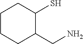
C1CCC(CN)C(S)C1
